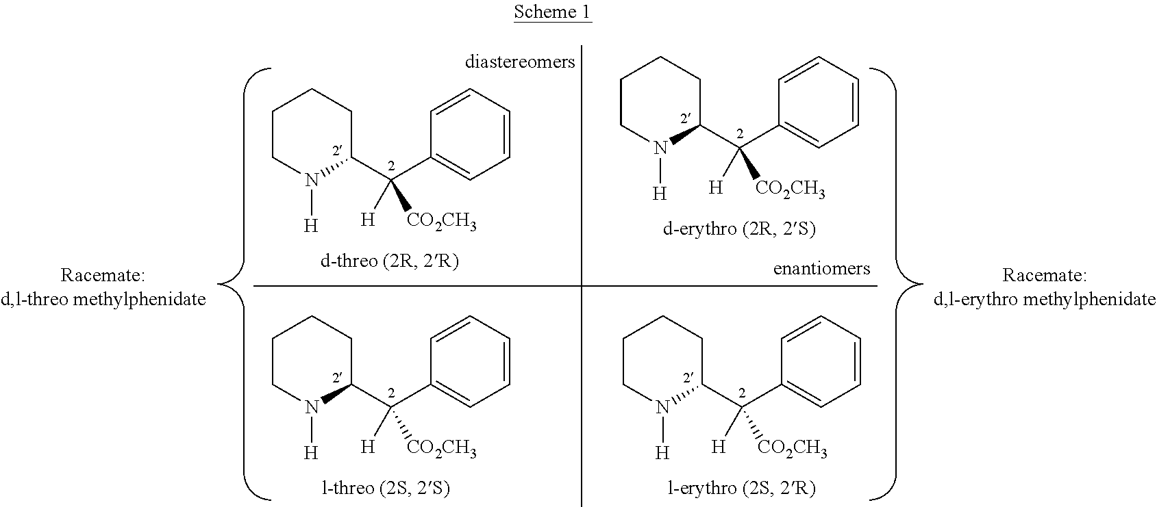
C1CN([H])C(C(C2=CC=CC=C2)([H])[CO2CH3])CC1.C1CN([H])C(C(C2=CC=CC=C2)([H])[CO2CH3])CC1.C1CN([H])C(C(C2=CC=CC=C2)([H])[CO2CH3])CC1.C1CN([H])C(C(C2=CC=CC=C2)([H])[CO2CH3])CC1
